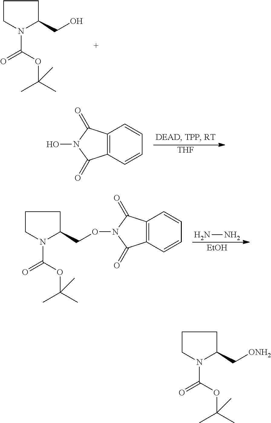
C1CN(C(OC(C)(C)C)=O)C(CO)C1.[THF].C12=C(C=CC=C1)C(=O)N(O)C2=O.NN.[EtOH].C1CN(C(OC(C)(C)C)=O)C(CON2C(=O)C3=C(C=CC=C3)C2=O)C1.C1CN(C(OC(C)(C)C)=O)C(C[ONH2])C1
